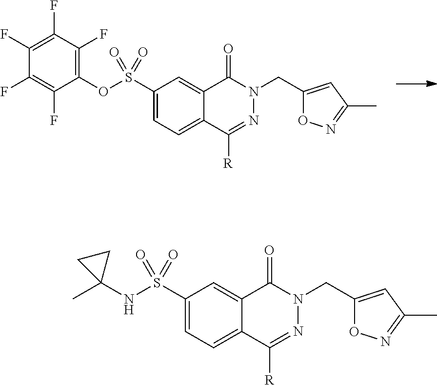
C1(S(OC2=C(F)C(F)=C(F)C(F)=C2F)(=O)=O)=CC=C2C(=C1)C(=O)N(CC1=CC(C)=NO1)N=C2[R].C1(S(NC2(C)CC2)(=O)=O)=CC=C2C(=C1)C(=O)N(CC1=CC(C)=NO1)N=C2[R]
